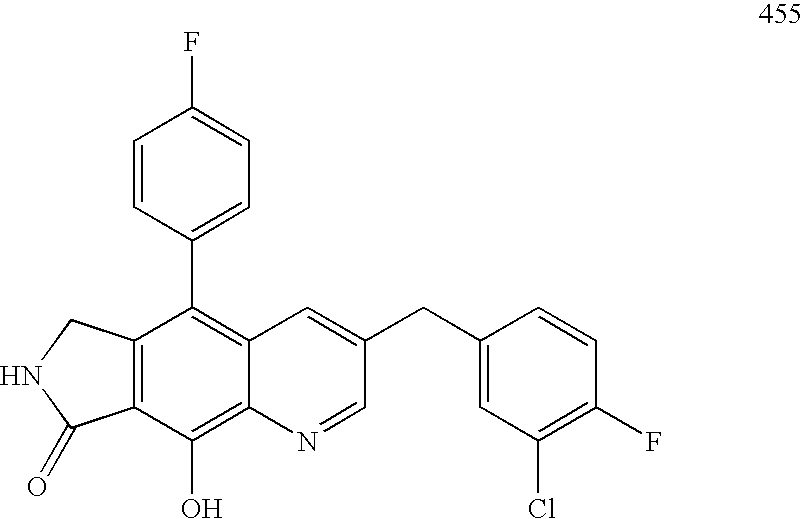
C12=C(CNC1=O)C(C1=CC=C(F)C=C1)=C1C(=C2O)N=CC(CC2=CC(Cl)=C(F)C=C2)=C1
